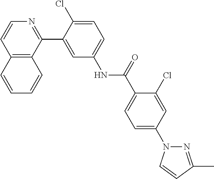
C12=C(C(C3=CC(NC(C4=CC=C(N5N=C(C)C=C5)C=C4Cl)=O)=CC=C3Cl)=NC=C1)C=CC=C2
